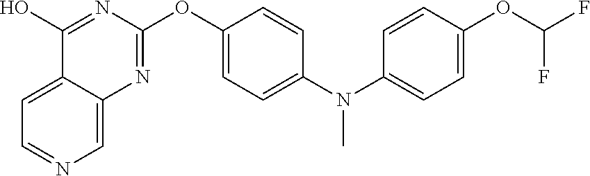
C12=CC=NC=C1N=C(OC1=CC=C(N(C3=CC=C(OC(F)F)C=C3)C)C=C1)N=C2O
